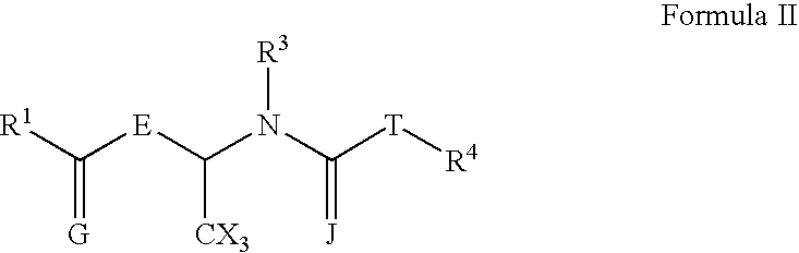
[R1]C([E]C(N(C([T][R4])=[J])[R3])[CX3])=[G]
